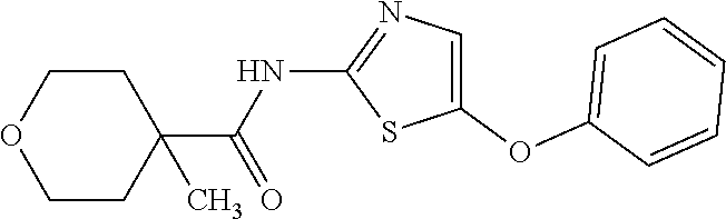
C1(OC2=CC=CC=C2)=CN=C(NC(=O)C2(C)CCOCC2)S1
